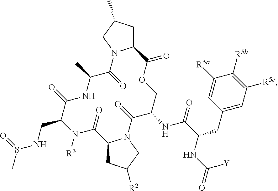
C12CC(C)CN1C(=O)C(C)NC(=O)C(CNS(C)=O)N([R3])C(=O)C1CC([R2])CN1C(=O)C(NC(C(NC(=O)[Y])CC1=CC([R5c])=C([R5b])C([R5a])=C1)=O)COC2=O
